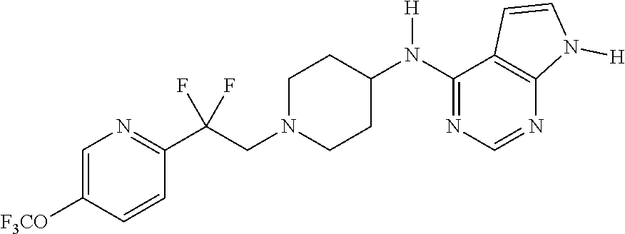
C1=C([F3CO])C=CC(C(CN2CCC(N(C3=NC=NC4=C3C=CN4[H])[H])CC2)(F)F)=N1
